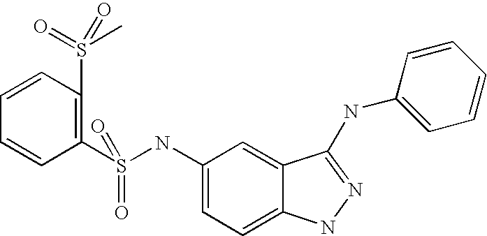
C1=CC(S(C)(=O)=O)=C(S(NC2=CC=C3C(=C2)C(NC2=CC=CC=C2)=NN3)(=O)=O)C=C1
